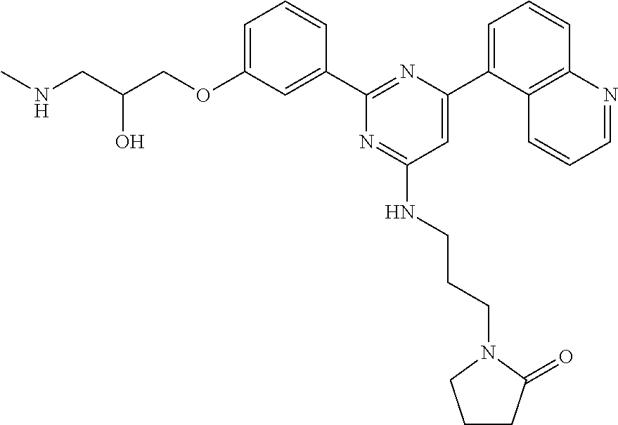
C1=C(OCC(CNC)O)C=C(C2=NC(C3=CC=CC4=C3C=CC=N4)=CC(NCCCN3CCCC3=O)=N2)C=C1
